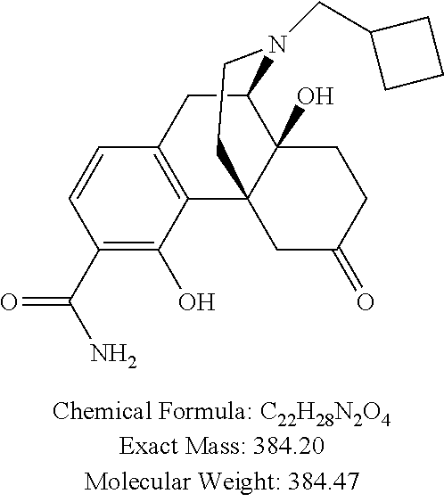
C1(C(N)=O)=C(O)C2=C(C=C1)CC1C3(O)C2(CC(=O)CC3)CCN1CC1CCC1
